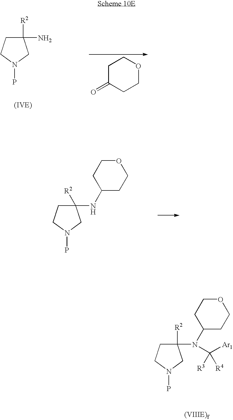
C1([R2])(N)CCN(P)C1.C1C(=O)CCOC1.C1([R2])(NC2CCOCC2)CCN(P)C1.C1([R2])(N(C([Ar1])([R4])[R3])C2CCOCC2)CCN(P)C1
